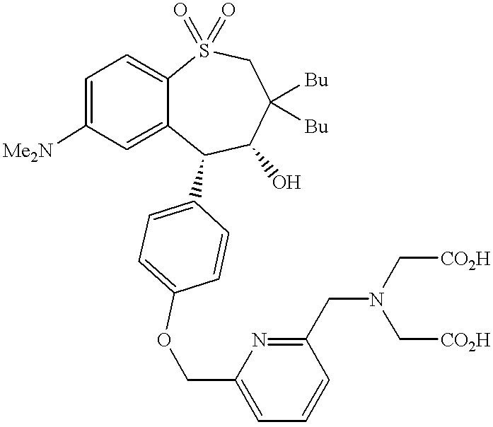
C1=C([Me2N])C=C2C(=C1)S(=O)(=O)CC([Bu])([Bu])C(O)C2C1=CC=C(OCC2=CC=CC(CN(C[CO2H])C[CO2H])=N2)C=C1
